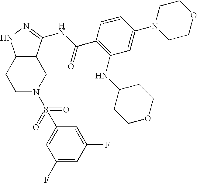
C1C2=C(CCN1S(C1=CC(F)=CC(F)=C1)(=O)=O)NN=C2NC(C1=C(NC2CCOCC2)C=C(N2CCOCC2)C=C1)=O
